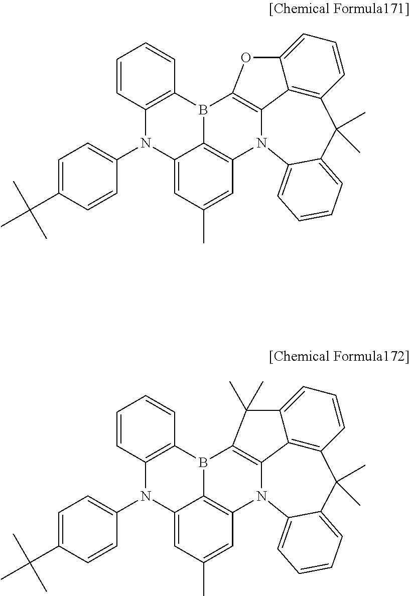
C12=C3C4=C(C=CC=C4O1)C(C)(C)C1=CC=CC=C1N3C1=C3B2C2=C(N(C4=CC=C(C(C)(C)C)C=C4)C3=CC(C)=C1)C=CC=C2.C12=C3C4=C(C=CC=C4C1(C)C)C(C)(C)C1=CC=CC=C1N3C1=C3B2C2=C(N(C4=CC=C(C(C)(C)C)C=C4)C3=CC(C)=C1)C=CC=C2
